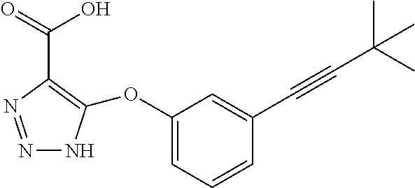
N1=NC(C(O)=O)=C(OC2=CC=CC(C#CC(C)(C)C)=C2)N1
